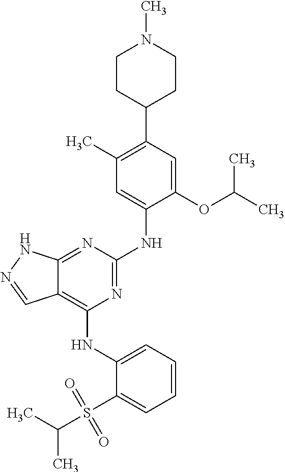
N1=C(NC2=CC(C)=C(C3CCN(C)CC3)C=C2OC(C)C)N=C2C(=C1NC1=CC=CC=C1S(C(C)C)(=O)=O)C=NN2
